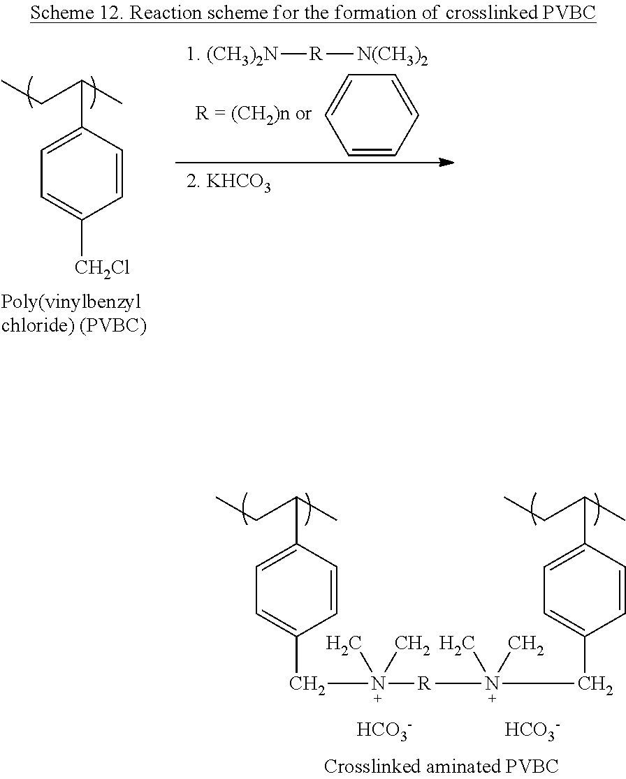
C1=CC=CC=C1.C1(C(C)CC)=CC=C([CH2Cl])C=C1.[1. (CH3)2N][R][N(CH3)2].C1(C(C)CC)=CC=C(CN([R]N(CC2=CC=C(C(C)CC)C=C2)(C)C)(C)C)C=C1.[HCO3-].[HCO3-]
